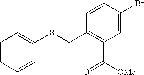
C1=CC=CC(SCC2=C(C(=O)[OMe])C=C(Br)C=C2)=C1
